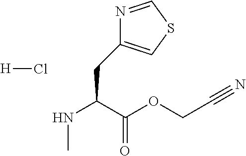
N(C(C(OCC#N)=O)CC1=CSC=N1)C.[H]Cl
